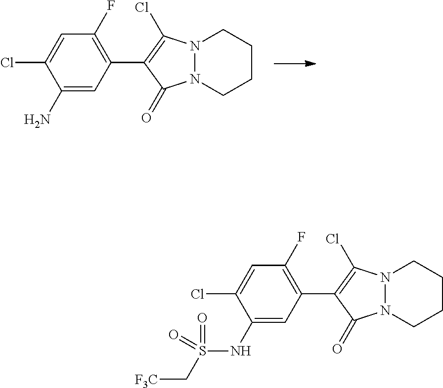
N12N(CCCC1)C(=O)C(C1=C(F)C=C(Cl)C(N)=C1)=C2Cl.N12N(CCCC1)C(=O)C(C1=C(F)C=C(Cl)C(NS(=O)(C[F3C])=O)=C1)=C2Cl
